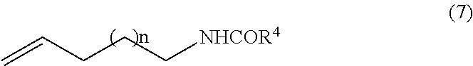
C(CC[NHCOR4])C=C
